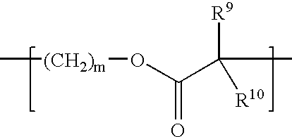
C[(CH2)m]OC(C([R9])(C)[R10])=O
